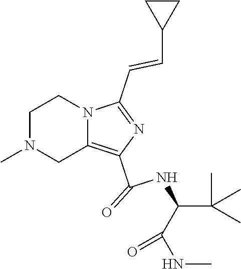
C1N(C)CC2=C(C(=O)NC(C(C)(C)C)C(NC)=O)N=C(C=CC3CC3)N2C1
